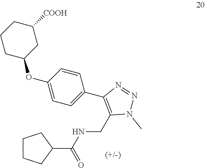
C1CC(OC2=CC=C(C3=C(CNC(C4CCCC4)=O)N(C)N=N3)C=C2)CC([COOH])C1
